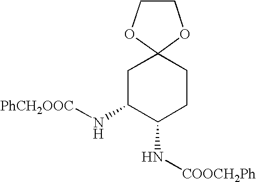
N(C1CCC2(CC1N[PhCH2OOC])OCCO2)[COOCH2Ph]
